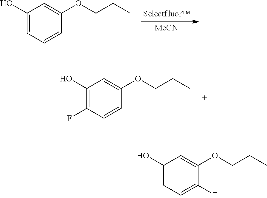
C1(O)=C(F)C=CC(OCCC)=C1.[MeCN].C1(O)=CC=CC(OCCC)=C1.C1(O)=CC=C(F)C(OCCC)=C1
